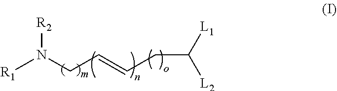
N([R2])(CC=CCC([L1])[L2])[R1]
